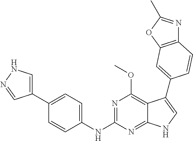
C1(C2=CNN=C2)=CC=C(NC2=NC(OC)=C3C(=N2)NC=C3C2=CC3=C(N=C(C)O3)C=C2)C=C1
